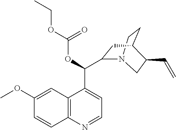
C1(OC)=CC2=C(C=C1)N=CC=C2C(OC(OCC)=O)C1N2CCC(C(C=C)C2)C1
